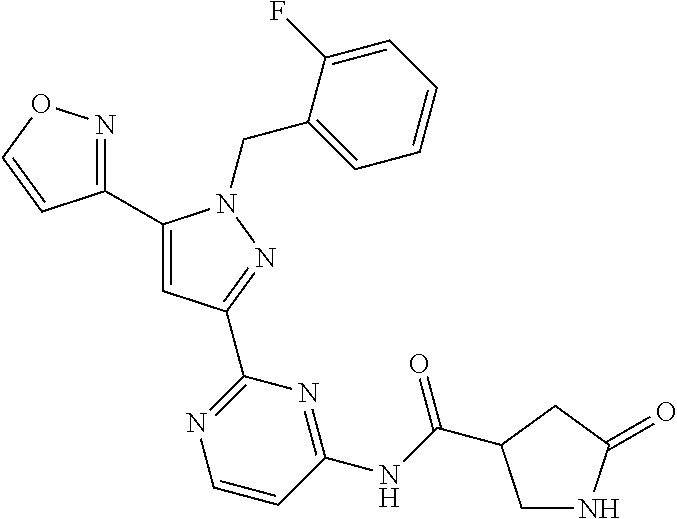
C1(C2=NOC=C2)=CC(C2=NC=CC(NC(=O)C3CNC(=O)C3)=N2)=NN1CC1=CC=CC=C1F
